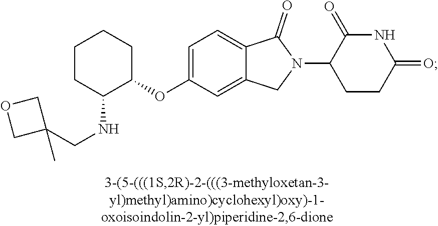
C1=C(OC2CCCCC2NCC2(C)COC2)C=C2C(=C1)C(=O)N(C1CCC(=O)NC1=O)C2
